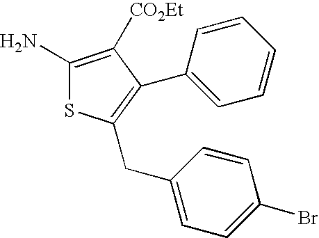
NC1=C([CO2Et])C(C2=CC=CC=C2)=C(CC2=CC=C(Br)C=C2)S1
